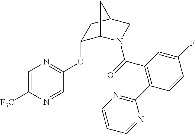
C1=C([F3C])N=CC(OC2C3N(C(=O)C4=C(C5=NC=CC=N5)C=CC(F)=C4)CC(C2)C3)=N1
